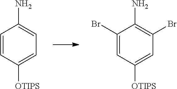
C1=CC([OTIPS])=CC=C1N.C1(Br)=CC([OTIPS])=CC(Br)=C1N
